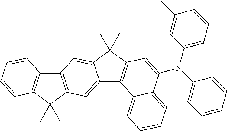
C12=CC3=C(C=C1C(C)(C)C1=C2C2=CC=CC=C2C(N(C2=CC=CC=C2)C2=CC=CC(C)=C2)=C1)C1=C(C3(C)C)C=CC=C1
